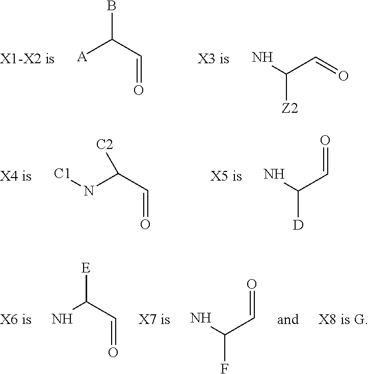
BC(C=O)[A].NC(C=O)[Z2].[C1]NC(C=O)[C2].C([D])(N)C=O.[E]C(C=O)N.NC(C=O)F
